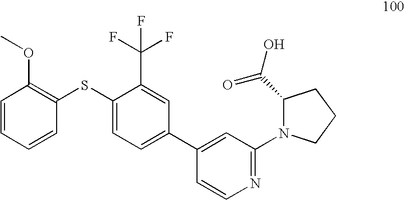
C1=CC=CC(SC2=CC=C(C3=CC(N4C(C(O)=O)CCC4)=NC=C3)C=C2C(F)(F)F)=C1OC
